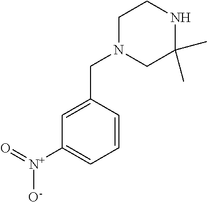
C1=CC(CN2CC(C)(C)NCC2)=CC([N+]([O-])=O)=C1
